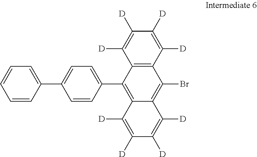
C1=CC(C2=C3C(=C(Br)C4=C2C([D])=C([D])C([D])=C4[D])C([D])=C([D])C([D])=C3[D])=CC=C1C1=CC=CC=C1
